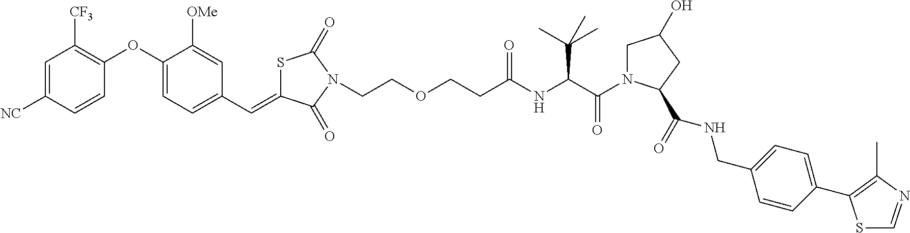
C1=C([NC])C=CC(OC2=CC=C(C=C3SC(=O)N(CCOCCC(NC(C(N4CC(O)CC4C(=O)NCC4=CC=C(C5=C(C)N=CS5)C=C4)=O)C(C)(C)C)=O)C3=O)C=C2[OMe])=C1[CF3]
